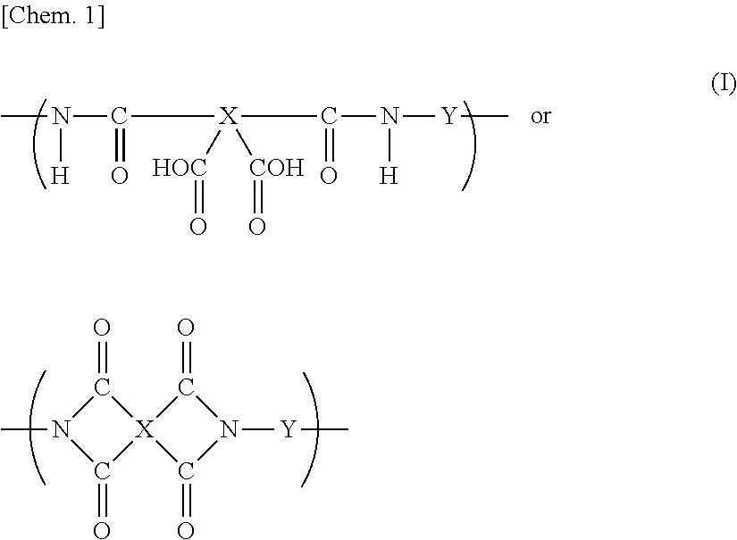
CN(C(=O)[X](C(=O)N([Y]C)[H])([HOC]=O)[COH]=O)[H].C1(=O)N(C)C(=O)[X]12C(=O)N([Y]C)C2=O
